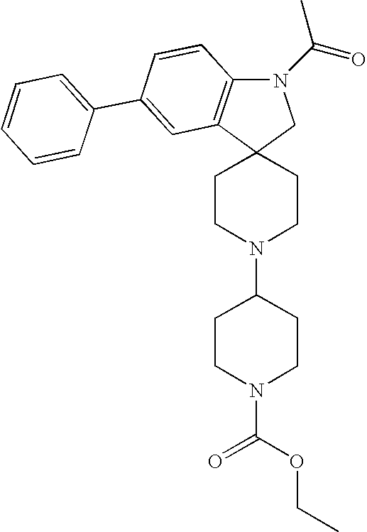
N1(C(=O)C)C2=C(C3(C1)CCN(C1CCN(C(=O)OCC)CC1)CC3)C=C(C1=CC=CC=C1)C=C2
